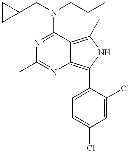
N1=C(N(CC2CC2)CCC)C2=C(C)NC(C3=CC=C(Cl)C=C3Cl)=C2N=C1C
